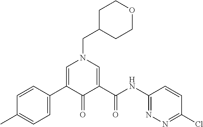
C1C(CN2C=C(C3=CC=C(C)C=C3)C(=O)C(C(NC3=NN=C(Cl)C=C3)=O)=C2)CCOC1
